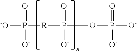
P([R]P(OP([O-])(=O)[O-])(=O)[O-])([-O])(=O)[O-]
